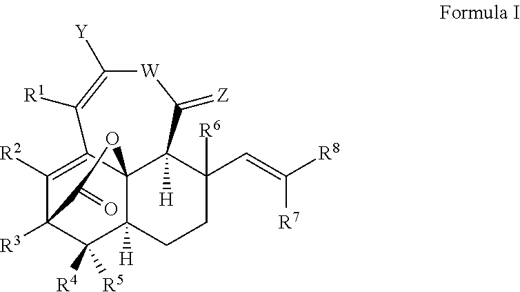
C1([R2])=C2C34C([H])(C([R5])([R4])C1([R3])C(=O)O3)CCC(C=C([R8])[R7])([R6])C4([H])C(=[Z])[W]C([Y])=C2[R1]
